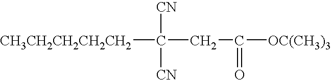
[CH3CH2CH2CH2CH2]C([CN])([CN])CC(=O)[OC(CH3)3]
